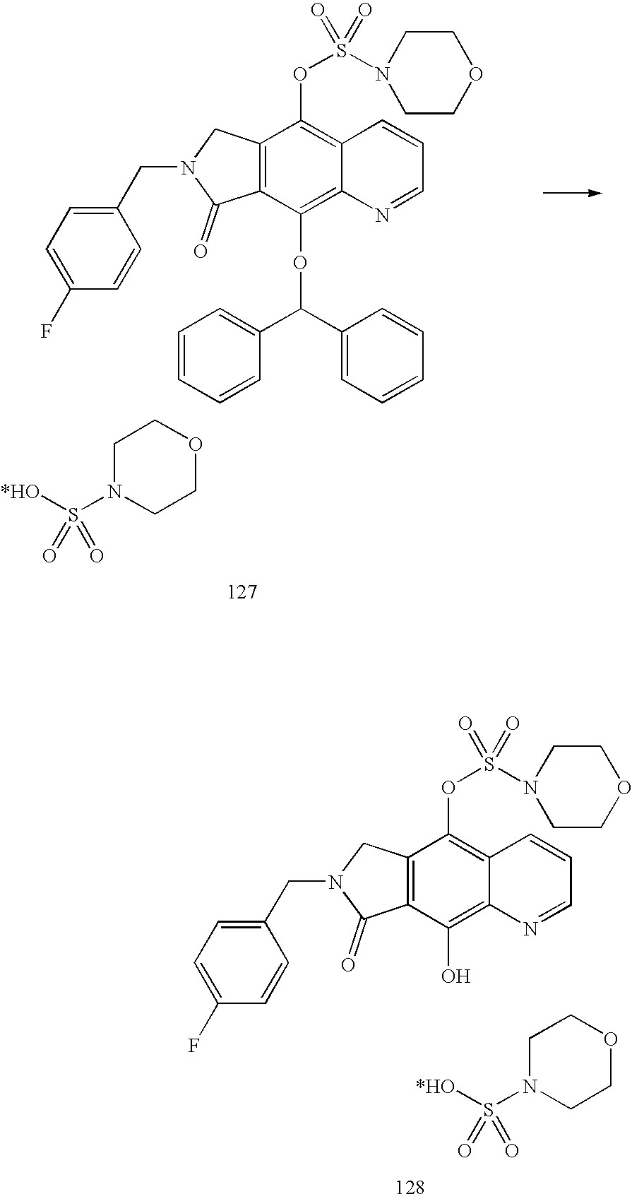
C12=C(C(OC(C3=CC=CC=C3)C3=CC=CC=C3)=C3C(=C1OS(N1CCOCC1)(=O)=O)C=CC=N3)C(=O)N(CC1=CC=C(F)C=C1)C2.C1CN(S([*HO])(=O)=O)CCO1.C12=C(C(O)=C3C(=C1OS(N1CCOCC1)(=O)=O)C=CC=N3)C(=O)N(CC1=CC=C(F)C=C1)C2.C1CN(S([*HO])(=O)=O)CCO1
